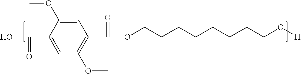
C1(C(=O)O)=CC(OC)=C(C(=O)OCCCCCCCCO[H])C=C1OC
